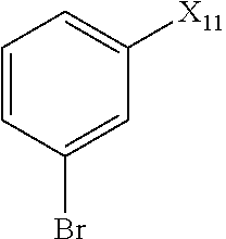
C1=CC(Br)=CC([X11])=C1
